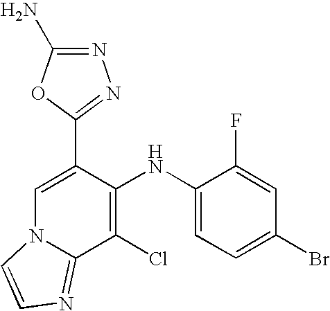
C1(Cl)=C(NC2=CC=C(Br)C=C2F)C(C2=NN=C(N)O2)=CN2C1=NC=C2
